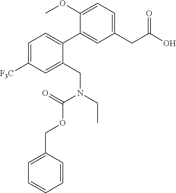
C1=C([F3C])C=C(CN(C(OCC2=CC=CC=C2)=O)CC)C(C2=CC(CC(=O)O)=CC=C2OC)=C1
